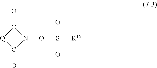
N1(OS([R15])(=O)=O)C(=O)[Q]C1=O
